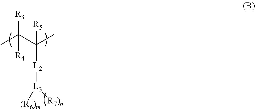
[R3]C(C(C)([L2][L3]([(R6)m])[R7)n])[R5])(C)[R4]
